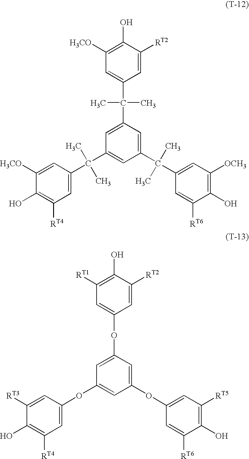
C1([RT1])=C(O)C([RT2])=CC(OC2=CC(OC3=CC([RT4])=C(O)C([RT3])=C3)=CC(OC3=CC([RT5])=C(O)C([RT6])=C3)=C2)=C1.C1([H3CO])=C(O)C([RT2])=CC(C(C2=CC(C(C3=CC([RT4])=C(O)C([H3CO])=C3)(C)C)=CC(C(C3=CC([OCH3])=C(O)C([RT6])=C3)(C)C)=C2)(C)C)=C1
